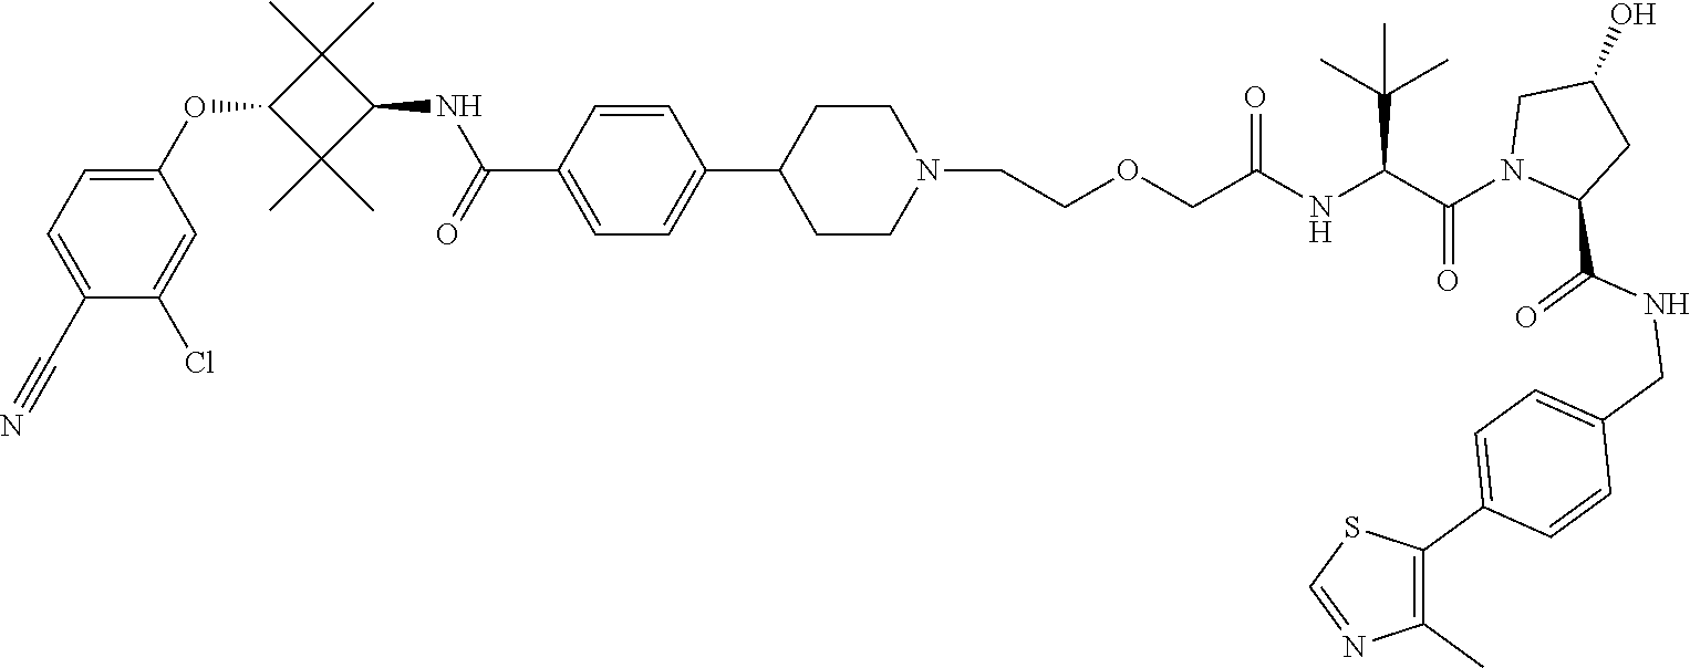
C1(C2CCN(CCOCC(NC(C(N3CC(O)CC3C(NCC3=CC=C(C4=C(C)N=CS4)C=C3)=O)=O)C(C)(C)C)=O)CC2)=CC=C(C(NC2C(C)(C)C(OC3=CC=C(C#N)C(Cl)=C3)C2(C)C)=O)C=C1
